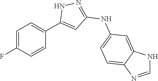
C1=C(F)C=CC(C2=CC(NC3=CC=C4C(=C3)NC=N4)=NN2)=C1
